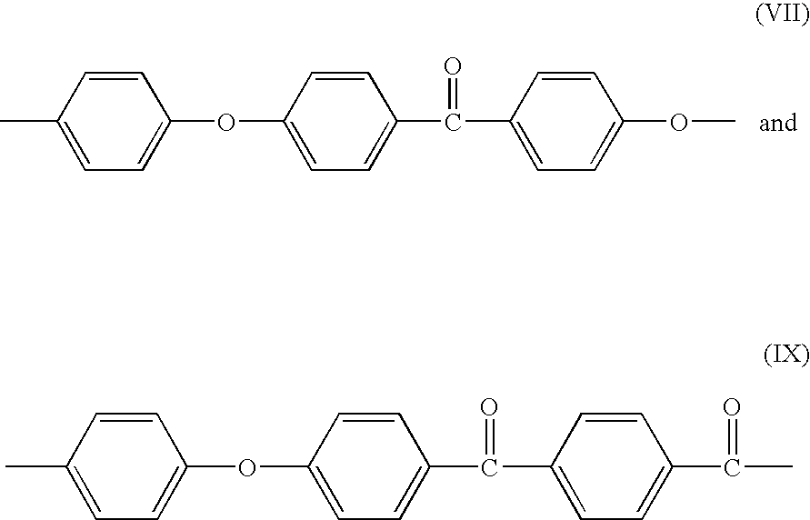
C1=CC(C)=CC=C1OC1=CC=C(C(=O)C2=CC=C(OC)C=C2)C=C1.C1=CC(C)=CC=C1OC1=CC=C(C(=O)C2=CC=C(C(C)=O)C=C2)C=C1
